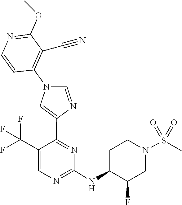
C1(NC2C(F)CN(S(=O)(=O)C)CC2)=NC=C(C(F)(F)F)C(C2=CN(C3=C(C#N)C(OC)=NC=C3)C=N2)=N1
